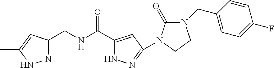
N1=C(CNC(C2=CC(N3C(=O)N(CC4=CC=C(F)C=C4)CC3)=NN2)=O)C=C(C)N1
